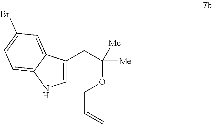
C1=C(CC([Me])(OCC=C)[Me])C2=CC(Br)=CC=C2N1
